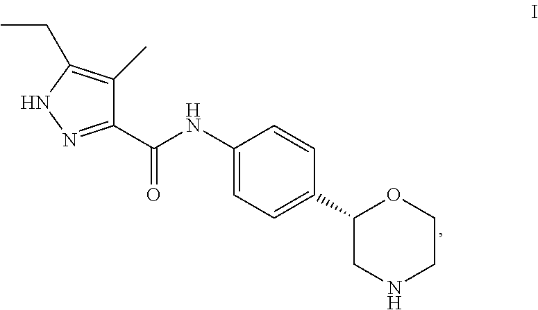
C1(C(NC2=CC=C(C3CNCCO3)C=C2)=O)=NNC(CC)=C1C
